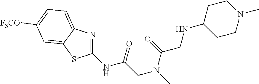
C1(NC(=O)CN(C(CNC2CCN(C)CC2)=O)C)=NC2=CC=C([F3CO])C=C2S1
